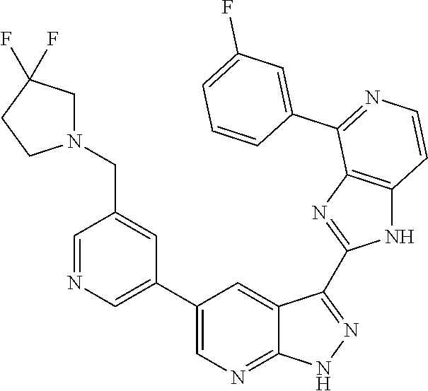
C1=NC=C(C2=CN=C3C(=C2)C(C2=NC4=C(N2)C=CN=C4C2=CC(F)=CC=C2)=NN3)C=C1CN1CC(F)(F)CC1
